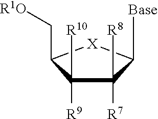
C1([R7])([R8])C([R9])([R10])C(C[R1O])[X]C1[Base]
